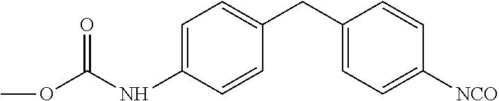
C1=CC(CC2=CC=C([NCO])C=C2)=CC=C1NC(OC)=O
